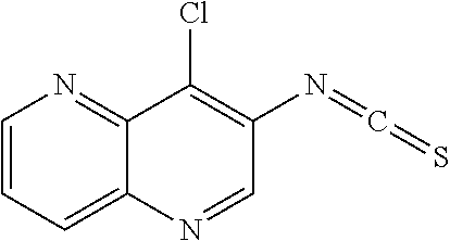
C1=CC=C2C(=N1)C(Cl)=C(N=C=S)C=N2
